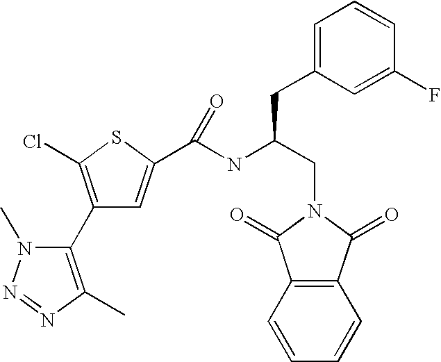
C1(C2=C(C)N=NN2C)=C(Cl)SC(C(NC(CN2C(=O)C3=C(C2=O)C=CC=C3)CC2=CC=CC(F)=C2)=O)=C1
